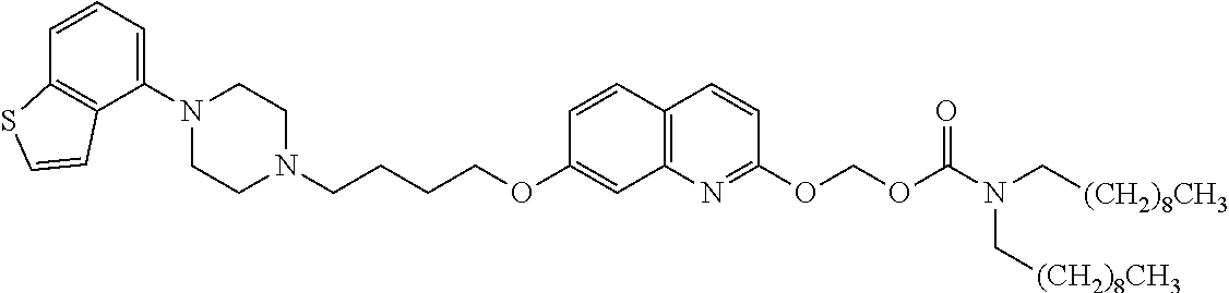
C1N(C2=CC=CC3=C2C=CS3)CCN(CCCCOC2=CC3=C(C=C2)C=CC(OCOC(=O)N(C[(CH2)8CH3])C[(CH2)8CH3])=N3)C1
